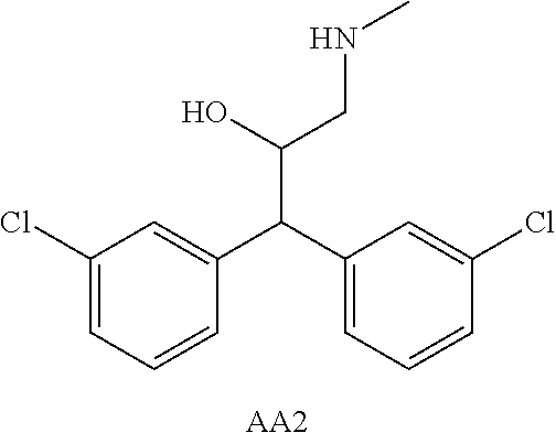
C1(C(C2=CC(Cl)=CC=C2)C(O)CNC)=CC=CC(Cl)=C1.[AA2]
